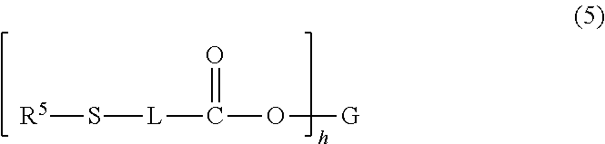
[R5]S[L]C(=O)O[G]
